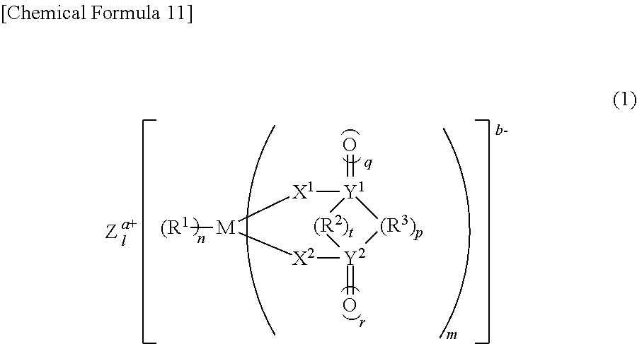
[(R2)t]1[Y2]2(=O)[(R3)p][Y1]1(=O)[X1][M]([(R1])[X2]2.[Z]
